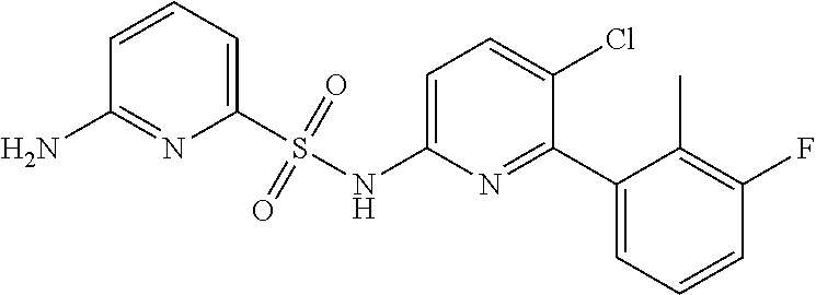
C1=C(NS(C2=CC=CC(N)=N2)(=O)=O)N=C(C2=CC=CC(F)=C2C)C(Cl)=C1
